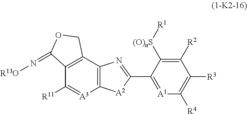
C12=C(C3=C([A3]=C1[R11])[A2]C(C1=[A1]C([R4])=C([R3])C([R2])=C1[(O)nS][R1])=N3)COC2=N[R13O]
